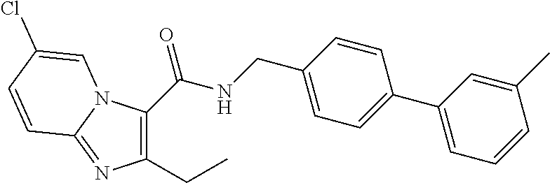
C1(C(=O)NCC2=CC=C(C3=CC=CC(C)=C3)C=C2)=C(CC)N=C2N1C=C(Cl)C=C2
